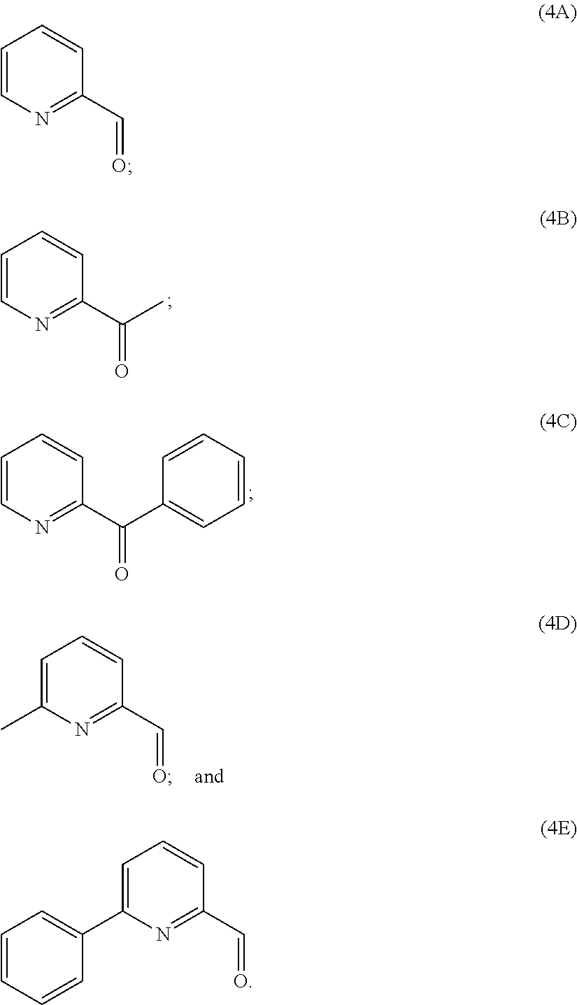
C1=CN=C(C(=O)C)C=C1.C1=CN=C(C(=O)C2=CC=CC=C2)C=C1.C1=C(C)N=C(C=O)C=C1.C1=CN=C(C=O)C=C1.C1=C(C2=CC=CC=C2)N=C(C=O)C=C1
